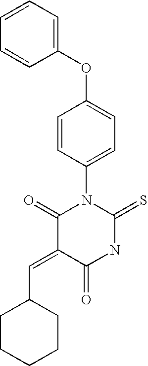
C1=CC(N2C(=O)C(=CC3CCCCC3)C(=O)NC2=S)=CC=C1OC1=CC=CC=C1
